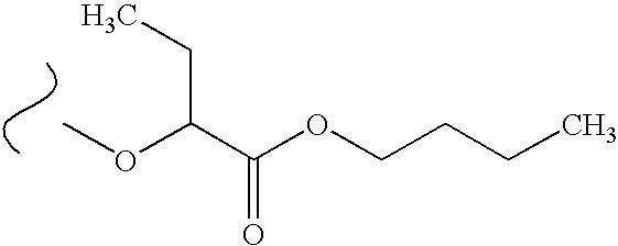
COC(C(OCCCC)=O)CC
